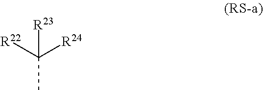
[R23]C(C)([R24])[R22]
